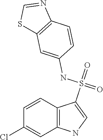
C1=CC2=C(C=C1Cl)NC=C2S(=O)(NC1=CC2=C(C=C1)N=CS2)=O
